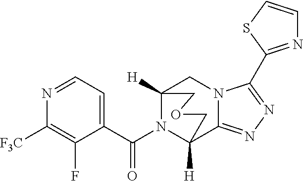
C12([H])CN3C(=NN=C3C3=NC=CS3)C([H])(COC1)N2C(C1=CC=NC([F3C])=C1F)=O
